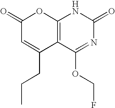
C12=C(C(OCF)=NC(=O)N1)C(CCC)=CC(=O)O2
